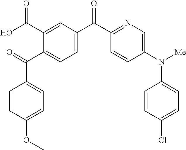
C1(C(C2=CC=C(C(C3=NC=C(N([Me])C4=CC=C(Cl)C=C4)C=C3)=O)C=C2C(O)=O)=O)=CC=C(OC)C=C1
